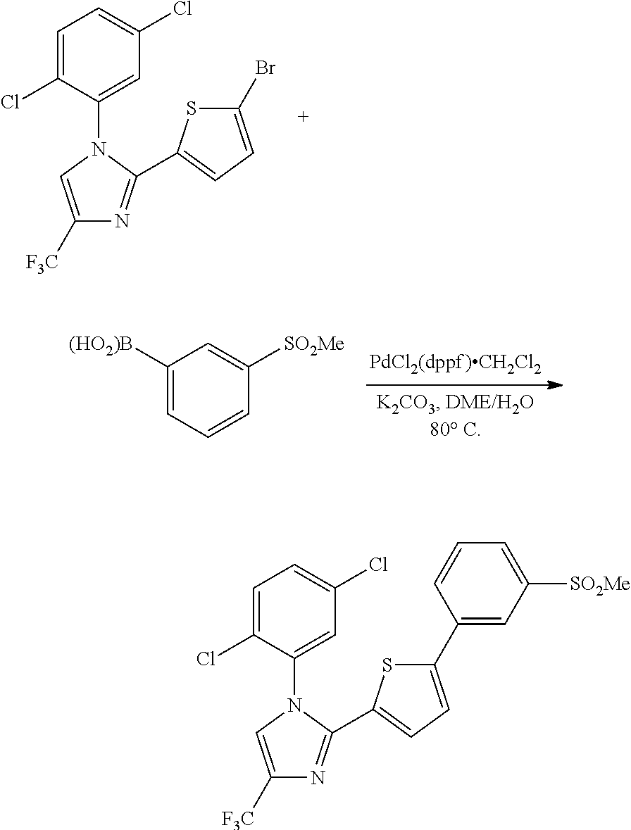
C1=C(Cl)C=C(N2C=C([F3C])N=C2C2=CC=C(Br)S2)C(Cl)=C1.C1([(HO2)B])=CC=CC([SO2Me])=C1.C1=C(Cl)C=C(N2C=C([F3C])N=C2C2=CC=C(C3=CC([SO2Me])=CC=C3)S2)C(Cl)=C1
